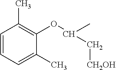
C1=CC=C(C)C(OC(C)C[CH2OH])=C1C
